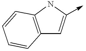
C12=C(NC(->C)=C1)C=CC=C2
